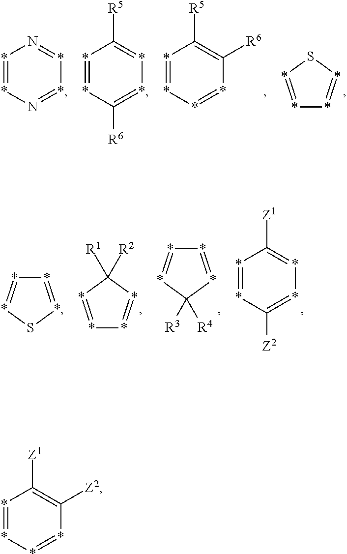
*1=*N=**=N1.*1=*C([R6])=**=C1[R5].*1=**=*C([R6])=C1[R5].*1=*S*=*1.*1=*S*=*1.*1=*C([R2])([R1])*=*1.*1=*C([R4])([R3])*=*1.*1=*C([Z2])=**=C1[Z1].*1=**=*C([Z2])=C1[Z1]
